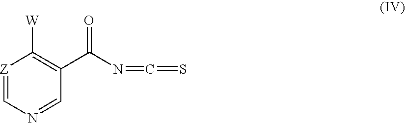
[Z]1=CN=CC(C(N=C=S)=O)=C1[W]
